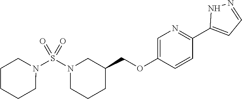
N1=C(C2=CC=NN2)C=CC(OCC2CCCN(S(N3CCCCC3)(=O)=O)C2)=C1
